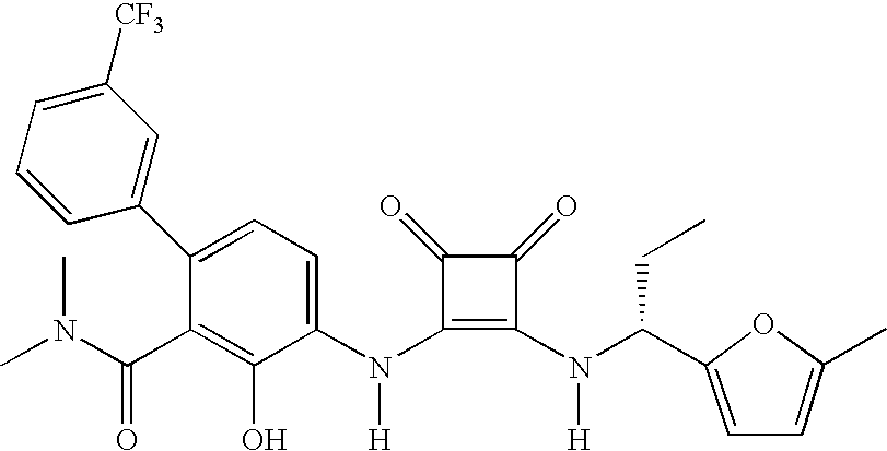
N(C1=C(N(C(C2=CC=C(C)O2)CC)[H])C(=O)C1=O)([H])C1=CC=C(C2=CC([CF3])=CC=C2)C(C(N(C)C)=O)=C1O
